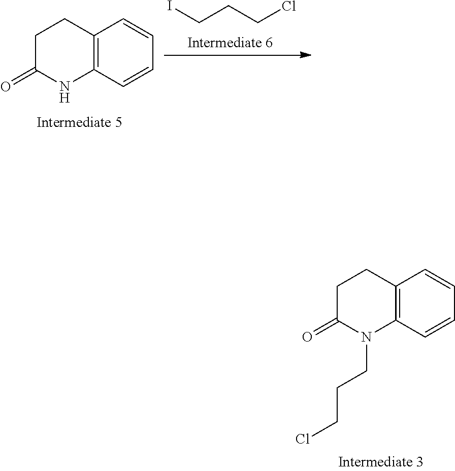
C1C(=O)NC2=C(C1)C=CC=C2.C(CCCl)I.C1C(=O)N(CCCCl)C2=C(C1)C=CC=C2
